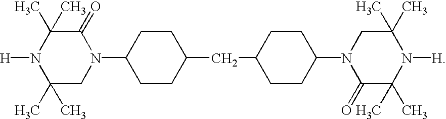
N1([H])C(C)(C)CN(C2CCC(CC3CCC(N4C(=O)C(C)(C)N([H])C(C)(C)C4)CC3)CC2)C(=O)C1(C)C
